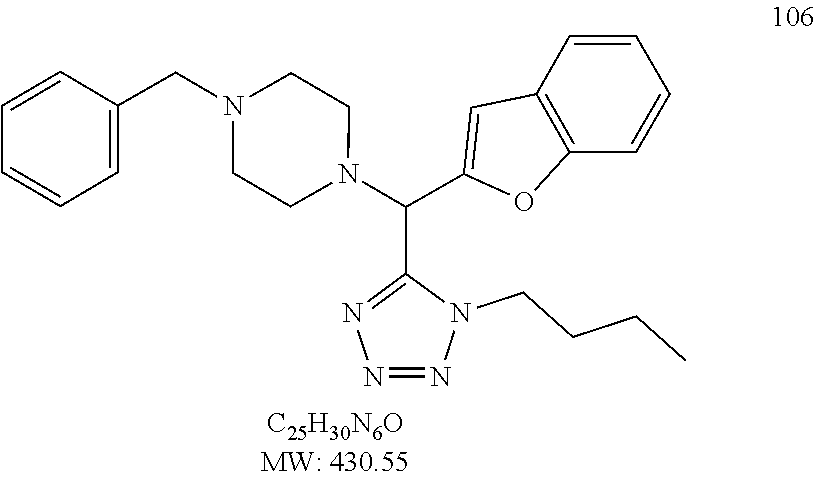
C1CN(CC2=CC=CC=C2)CCN1C(C1=CC2=C(O1)C=CC=C2)C1=NN=NN1CCCC
